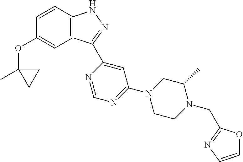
C1=CC2=C(C=C1OC1(C)CC1)C(C1=CC(N3CCN(CC4=NC=CO4)C(C)C3)=NC=N1)=NN2
